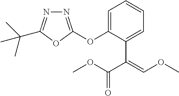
N1=C(OC2=CC=CC=C2C(=COC)C(OC)=O)OC(C(C)(C)C)=N1
